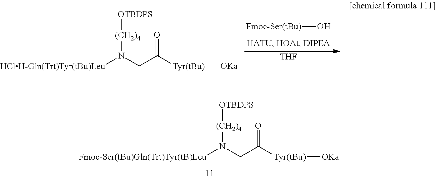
[HClH-Gln(Trt)Tyr(tBu)Leu]N(CC(=O)[Tyr(tBu)][OKa])[(CH2)4][OTBDPS].[Fmoc-Ser(tBu)]O.[THF].[Fmoc-Ser(tBu)Gln(Trt)Tyr(tB)Leu]N(CC(=O)[Tyr(tBu)][OKa])[(CH2)4][OTBDPS]
